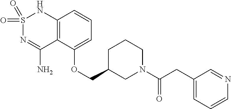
C12=C(C(OCC3CN(C(CC4=CC=CN=C4)=O)CCC3)=CC=C1)C(N)=NS(=O)(=O)N2
